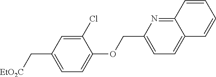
C1(Cl)=CC(C[EtO2C])=CC=C1OCC1=CC=C2C(=N1)C=CC=C2
